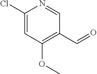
C1(Cl)=CC(OC)=C(C=O)C=N1
